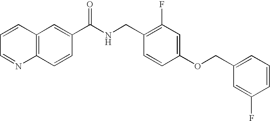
C1=CC=NC2=C1C=C(C(NCC1=C(F)C=C(OCC3=CC=CC(F)=C3)C=C1)=O)C=C2
